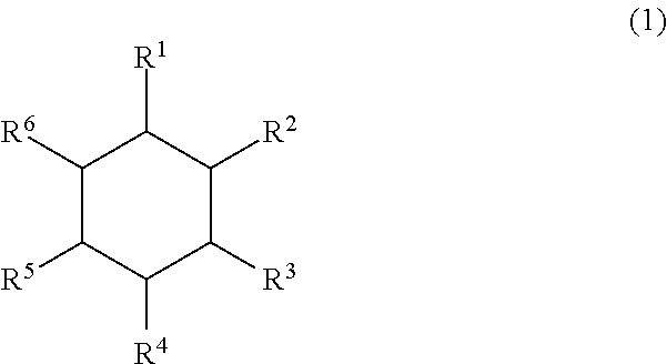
C1([R6])C([R5])C([R4])C([R3])C([R2])C1[R1]
